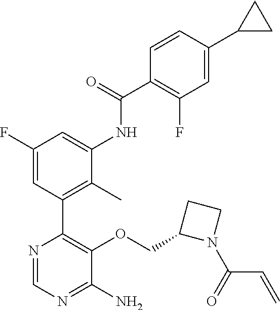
N1=CN=C(N)C(OCC2N(C(=O)C=C)CC2)=C1C1=C(C)C(NC(C2=C(F)C=C(C3CC3)C=C2)=O)=CC(F)=C1
